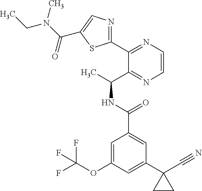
C1(C2=NC=CN=C2C(C)NC(C2=CC(C3(C#N)CC3)=CC(OC(F)(F)F)=C2)=O)=NC=C(C(N(CC)C)=O)S1
